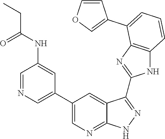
C1=NC=C(C2=CN=C3C(=C2)C(C2=NC4=C(N2)C=CC=C4C2=COC=C2)=NN3)C=C1NC(CC)=O
